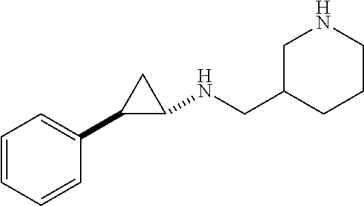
C1=CC=CC(C2C(NCC3CNCCC3)C2)=C1
